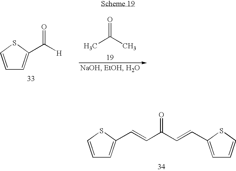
O=C(C)C.C([H])(=O)C1=CC=CS1.C(=CC(C=CC1=CC=CS1)=O)C1=CC=CS1
